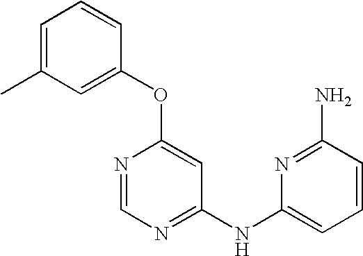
C1(C)=CC=CC(OC2=CC(NC3=CC=CC(N)=N3)=NC=N2)=C1
